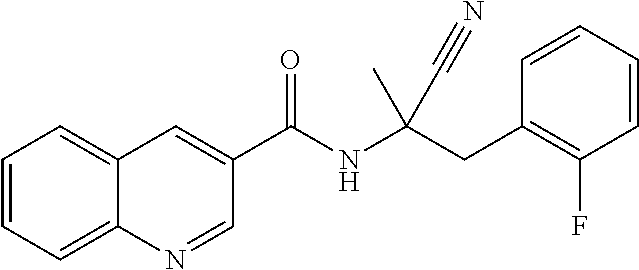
C1=CC=C2C(=C1)C=C(C(NC(CC1=C(F)C=CC=C1)(C)C#N)=O)C=N2
